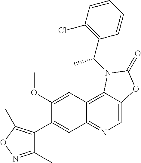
C1(OC)=CC2=C3C(=CN=C2C=C1C1=C(C)ON=C1C)OC(=O)N3C(C1=C(Cl)C=CC=C1)C
